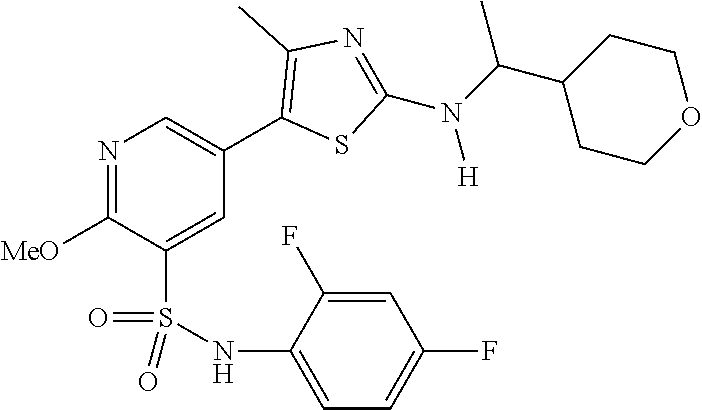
N1=C([MeO])C(S(NC2=CC=C(F)C=C2F)(=O)=O)=CC(C2=C(C)N=C(N(C(C3CCOCC3)C)[H])S2)=C1
